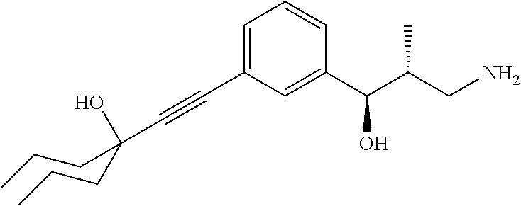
C1=C(C#CC(O)(CCC)CCC)C=C(C(C(CN)C)O)C=C1
